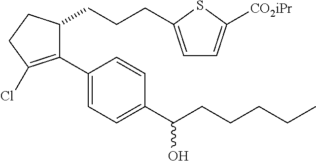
C1(C2=CC=C(C(CCCCC)O)C=C2)=C(Cl)CCC1CCCC1=CC=C([CO2iPr])S1
